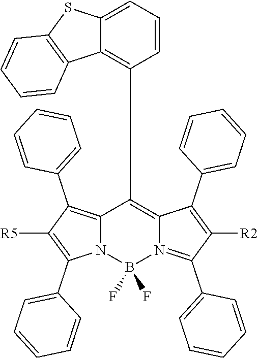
C12=C(C3=CC=CC=C3)C([R5])=C(C3=CC=CC=C3)N1B(F)(F)N1=C(C3=CC=CC=C3)C([R2])=C(C3=CC=CC=C3)C1=C2C1=C2C(=CC=C1)SC1=C2C=CC=C1
